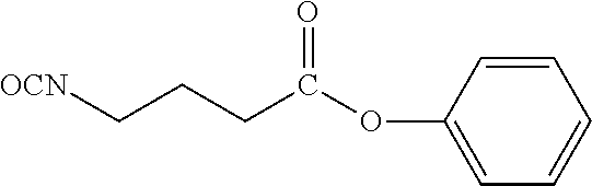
C(CC(=O)OC1=CC=CC=C1)C[OCN]
